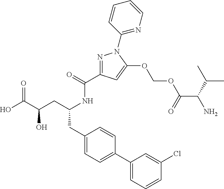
N1=C(C(=O)NC(CC2=CC=C(C3=CC=CC(Cl)=C3)C=C2)CC(C(O)=O)O)C=C(OCOC(C(C(C)C)N)=O)N1C1=NC=CC=C1
